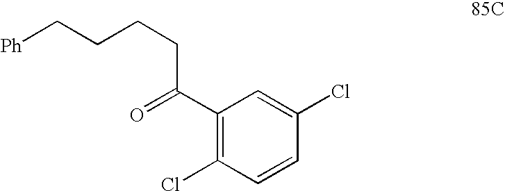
C1(C(=O)CCCC[Ph])=C(Cl)C=CC(Cl)=C1
